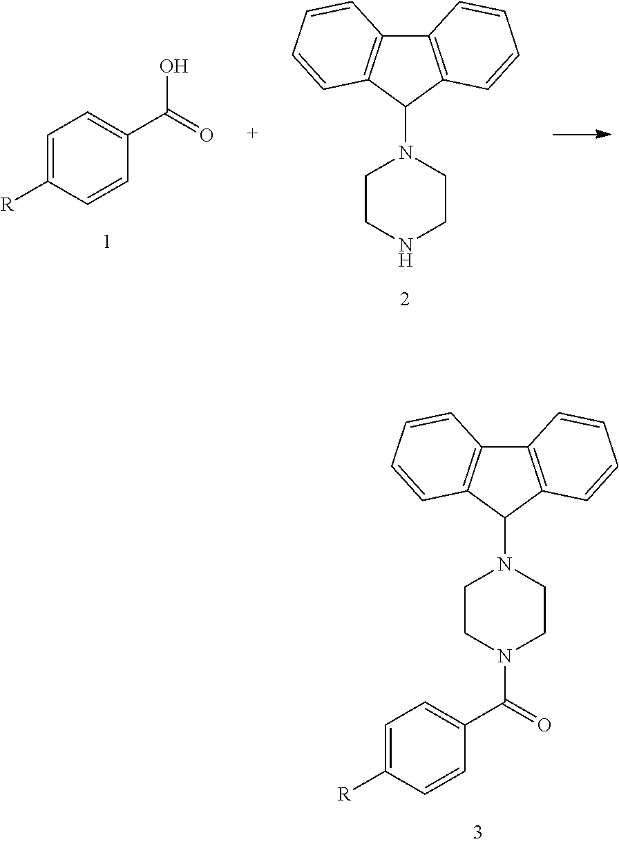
C1CNCCN1C1C2=C(C3=C1C=CC=C3)C=CC=C2.C1=C([R])C=CC(C(=O)O)=C1.C1=C([R])C=CC(C(=O)N2CCN(C3C4=C(C5=C3C=CC=C5)C=CC=C4)CC2)=C1
